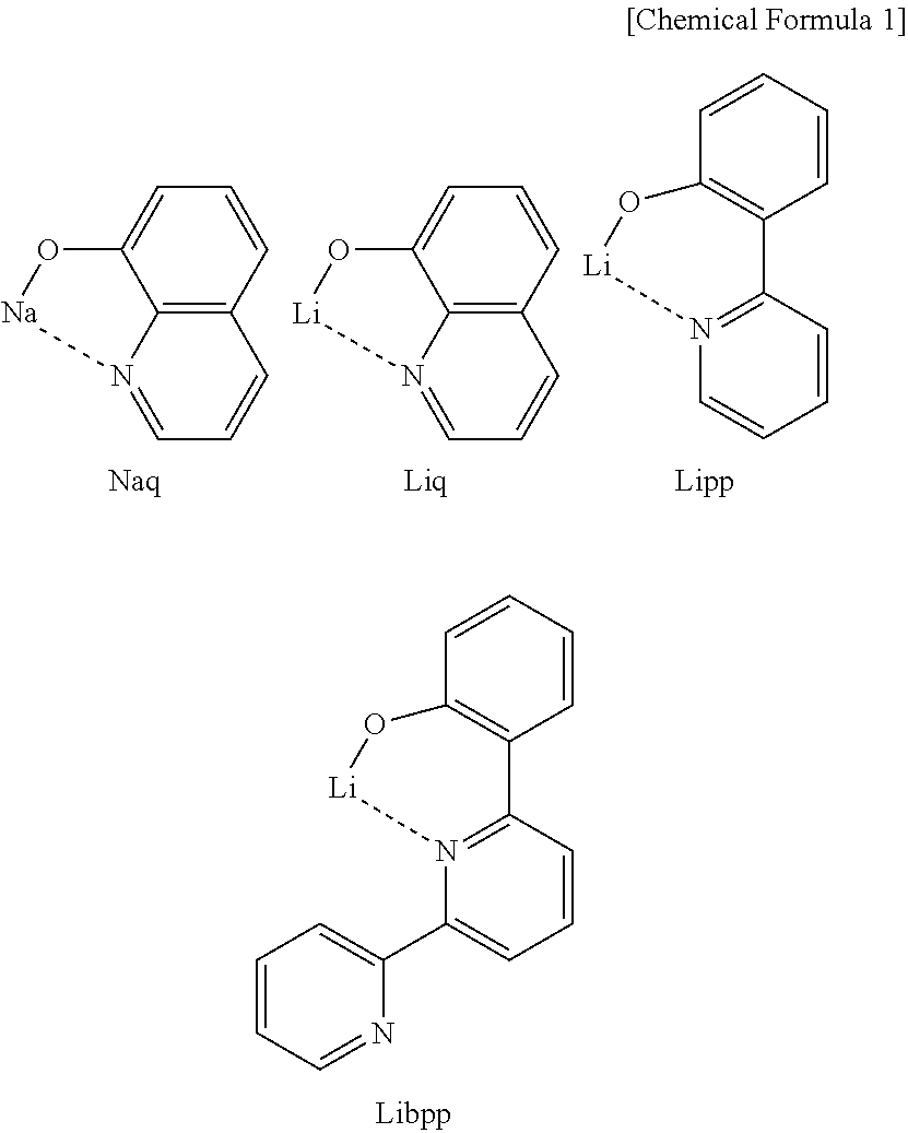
C1=CC=CC2=C1O[Li]N1=C2C=CC=C1C1=CC=CC=N1.C1=CC2=C3C(=C1)O[Na]N3=CC=C2.C1=CC2=C3C(=C1)O[Li]N3=CC=C2.C1=CC=CC2=C1O[Li]N1=C2C=CC=C1
